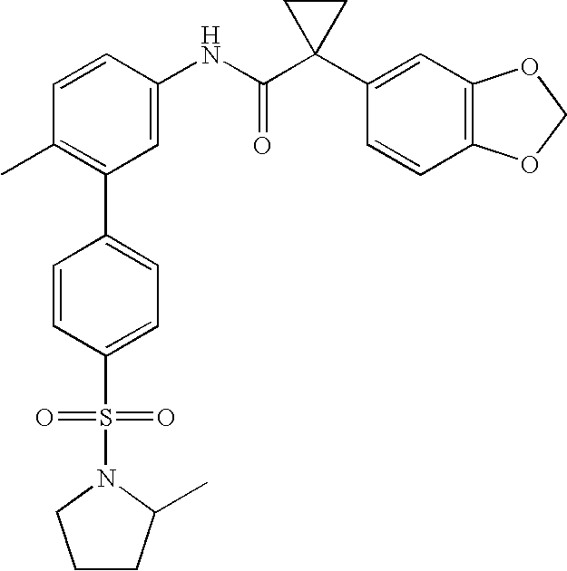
C1=CC(NC(C2(C3=CC4=C(C=C3)OCO4)CC2)=O)=CC(C2=CC=C(S(=O)(=O)N3C(C)CCC3)C=C2)=C1C
